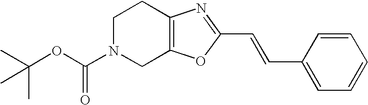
C1=CC(C=CC2=NC3=C(O2)CN(C(=O)OC(C)(C)C)CC3)=CC=C1
